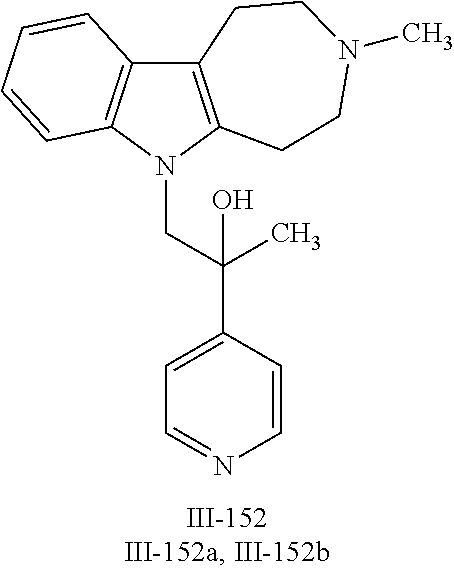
N1(CC(C2=CC=NC=C2)(C)O)C2=C(C3=C1C=CC=C3)CCN(C)CC2
